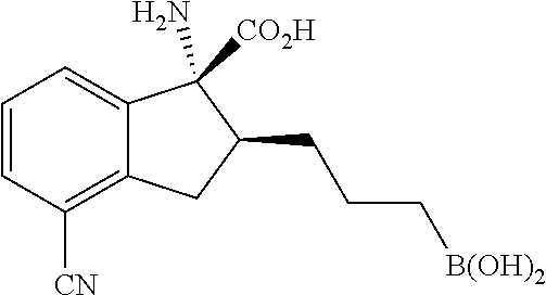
C1=CC([CN])=C2C(=C1)C(N)([CO2H])C(CCC[B(OH)2])C2
